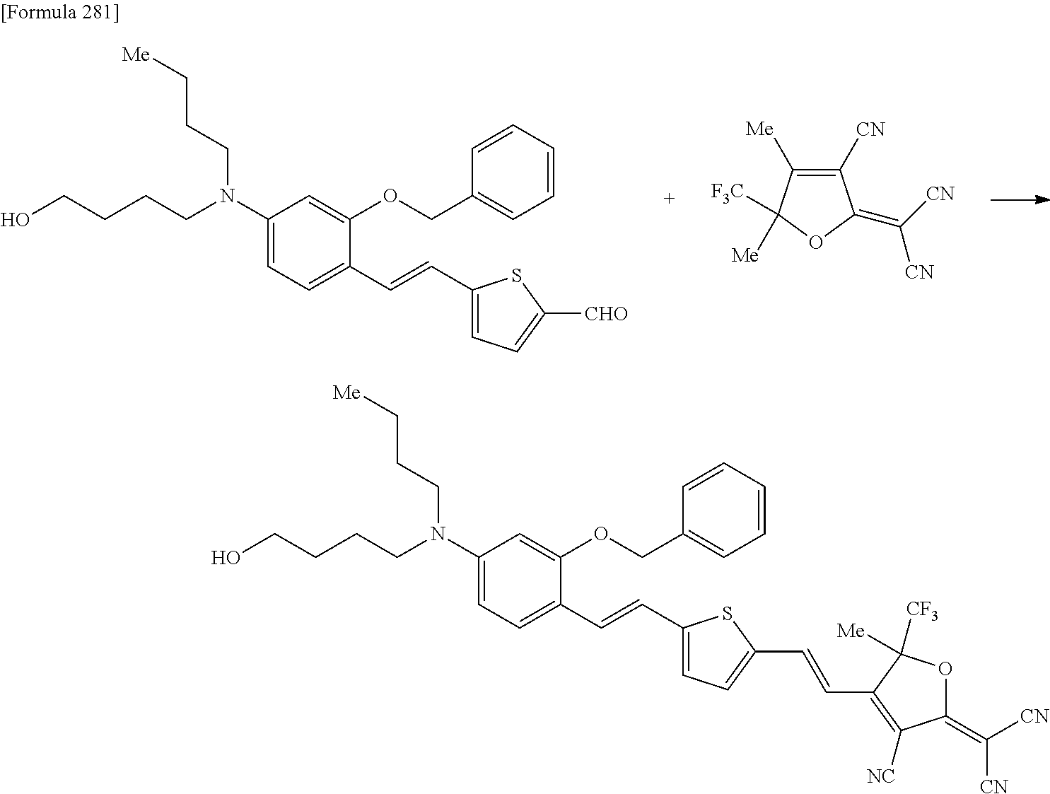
OCCCCN(C1=CC=C(C=CC2=CC=C([CHO])S2)C(OCC2=CC=CC=C2)=C1)CCC[Me].C1([CN])=C([Me])C([F3C])([Me])OC1=C([CN])[CN].OCCCCN(C1=CC=C(C=CC2=CC=C(C=CC3=C([NC])C(=C([CN])[CN])OC3([CF3])[Me])S2)C(OCC2=CC=CC=C2)=C1)CCC[Me]
